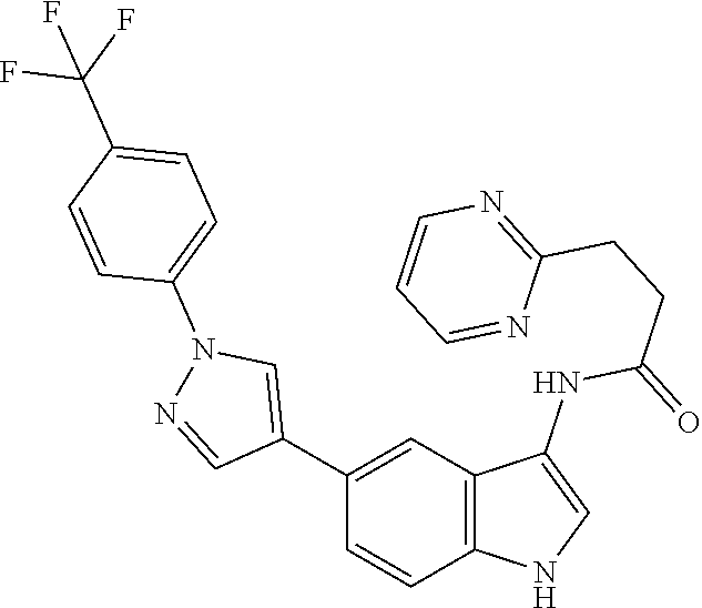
C1(C2=CN(C3=CC=C(C(F)(F)F)C=C3)N=C2)=CC2=C(C=C1)NC=C2NC(=O)CCC1=NC=CC=N1
